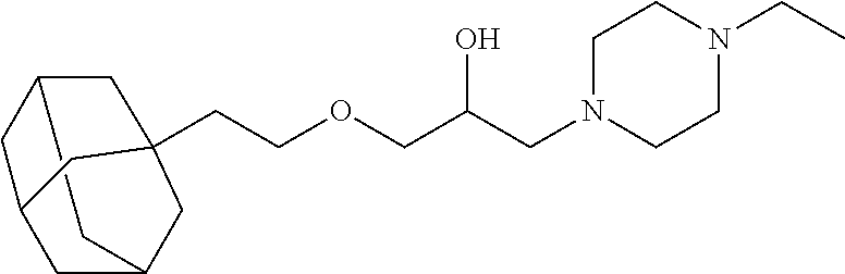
C12CC3CC(C1)CC(CCOCC(CN1CCN(CC)CC1)O)(C2)C3
